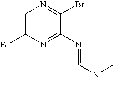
C1=C(Br)N=C(N=CN(C)C)C(Br)=N1
